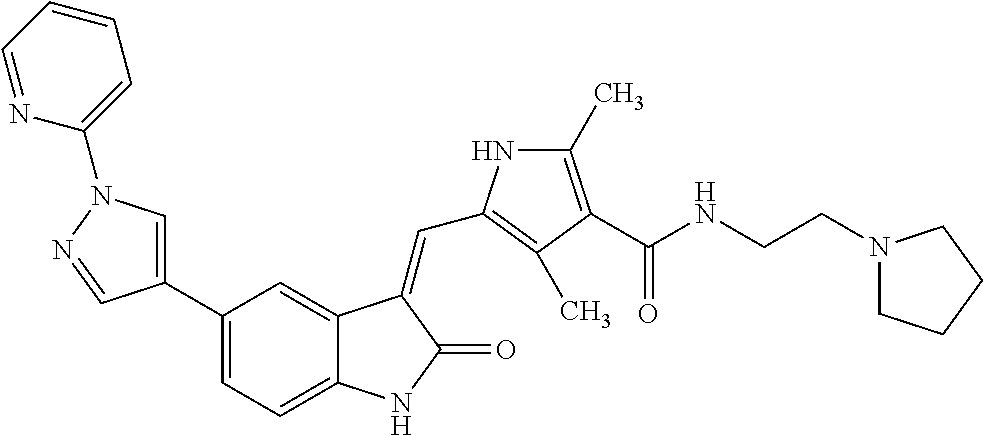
C1(C2=CN(C3=CC=CC=N3)N=C2)=CC=C2C(=C1)C(=CC1=C(C)C(C(NCCN3CCCC3)=O)=C(C)N1)C(=O)N2
